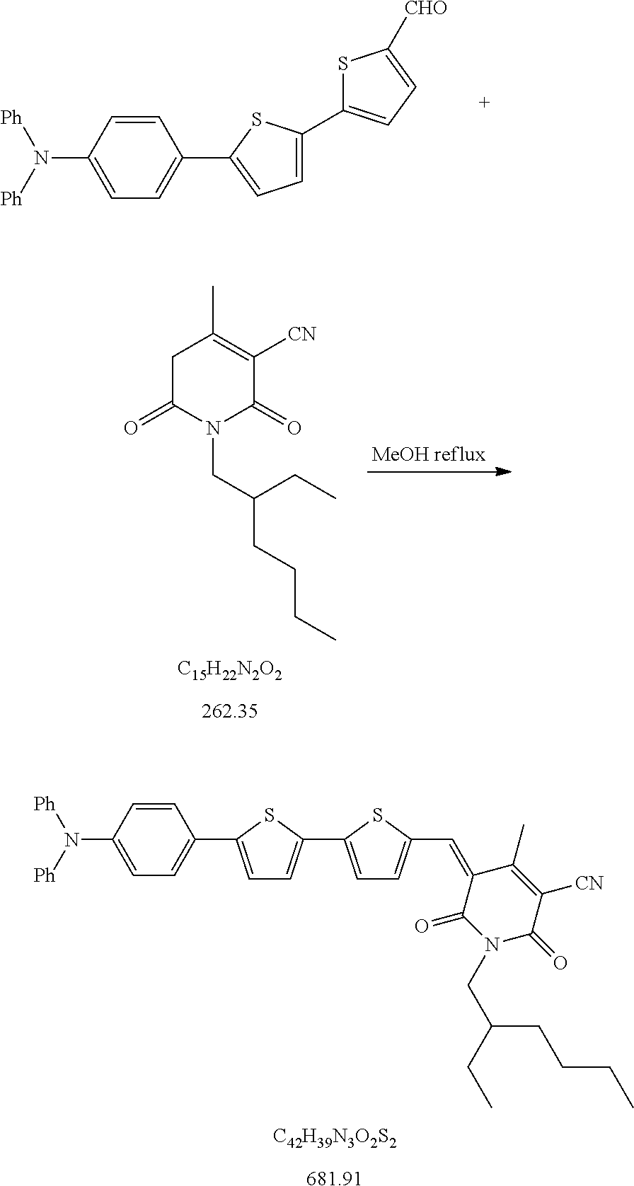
C1(N([Ph])[Ph])=CC=C(C2=CC=C(C3=CC=C([CHO])S3)S2)C=C1.[C15H22N2O2].[262.35].C1C(=O)N(CC(CCCC)CC)C(=O)C([CN])=C1C.C1(N([Ph])[Ph])=CC=C(C2=CC=C(C3=CC=C(C=C4C(=O)N(CC(CC)CCCC)C(=O)C([CN])=C4C)S3)S2)C=C1.[C42H39N3O2S2].[681.91]
